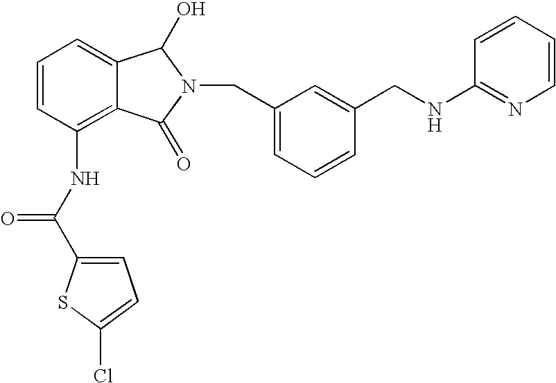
C1=C2C(=C(NC(C3=CC=C(Cl)S3)=O)C=C1)C(=O)N(CC1=CC=CC(CNC3=NC=CC=C3)=C1)C2O
